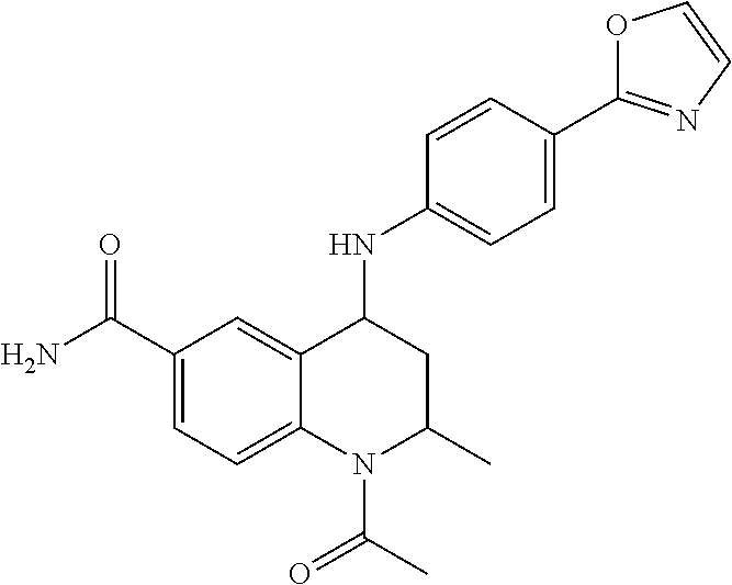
C1=C2C(=CC=C1C(N)=O)N(C(C)=O)C(C)CC2NC1=CC=C(C2=NC=CO2)C=C1
